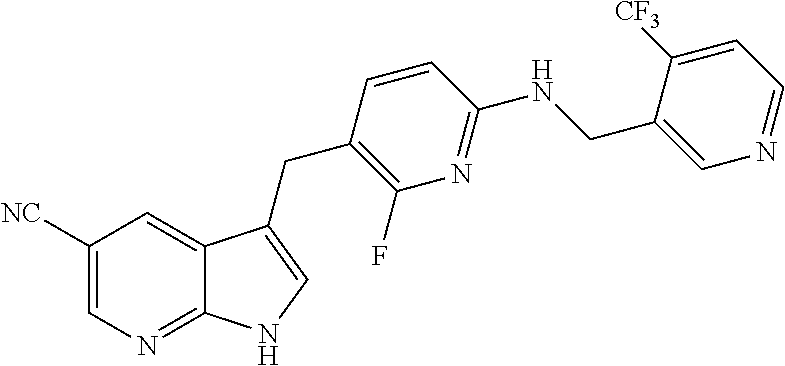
C1([NC])=CN=C2C(=C1)C(CC1=C(F)N=C(NCC3=CN=CC=C3[CF3])C=C1)=CN2
